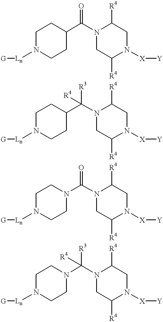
C1N([Ln][G])CCC(C(N2CC([R4])N([X][Y])CC2[R4])=O)C1.C1N([Ln][G])CCC(C(N2CC([R4])N([X][Y])CC2[R4])([R3])[R4])C1.C1N([Ln][G])CCN(C(N2CC([R4])N([X][Y])CC2[R4])=O)C1.C1N([Ln][G])CCN(C(N2CC([R4])N([X][Y])CC2[R4])([R3])[R4])C1
